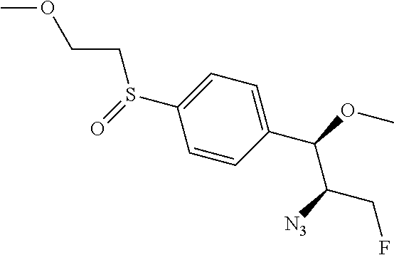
S(C1=CC=C(C(OC)C([N3])CF)C=C1)(=O)CCOC
